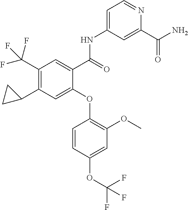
C1(C(F)(F)F)=C(C2CC2)C=C(OC2=C(OC)C=C(OC(F)(F)F)C=C2)C(C(=O)NC2=CC=NC(C(N)=O)=C2)=C1
